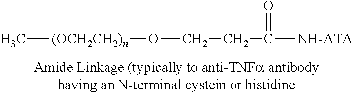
C[(OCH2CH2)n]OCCC([NH-ATA])=O
